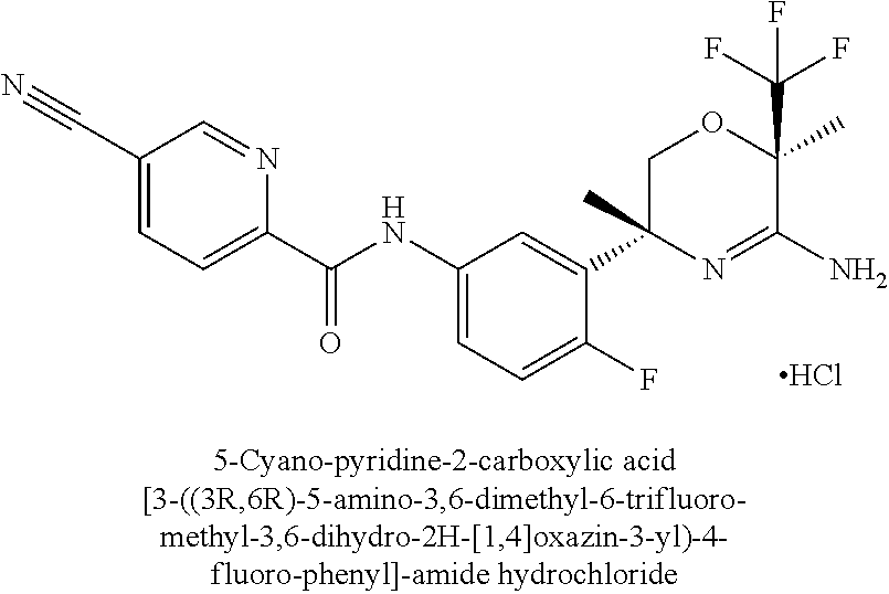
C1=C(NC(C2=CC=C(C#N)C=N2)=O)C=C(C2(C)N=C(N)C(C)(C(F)(F)F)OC2)C(F)=C1.Cl
